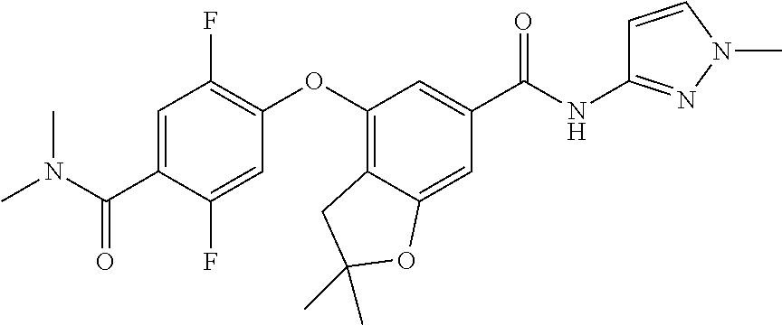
C1=C(C(N(C)C)=O)C(F)=CC(OC2=C3C(=CC(C(NC4=NN(C)C=C4)=O)=C2)OC(C)(C)C3)=C1F
